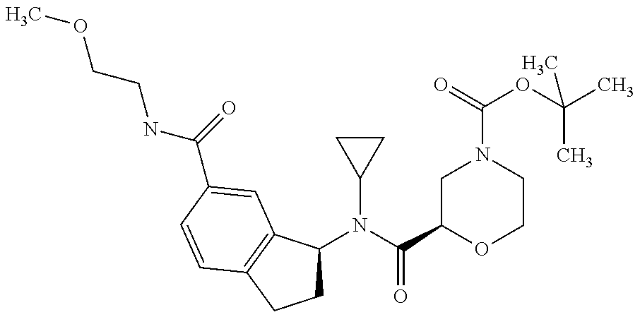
C1C(N(C(C2OCCN(C(=O)OC(C)(C)C)C2)=O)C2CC2)C2=C(C1)C=CC(C(=O)NCCOC)=C2
